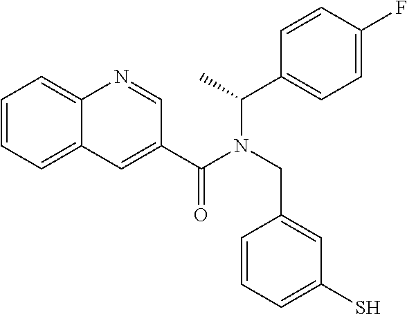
C1=CC=C2C(=C1)N=CC(C(N(CC1=CC(S)=CC=C1)C(C)C1=CC=C(F)C=C1)=O)=C2
